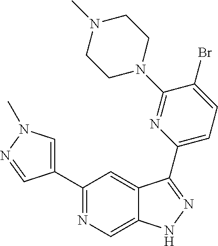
C1(C2=CN(C)N=C2)=NC=C2C(=C1)C(C1=CC=C(Br)C(N3CCN(C)CC3)=N1)=NN2
